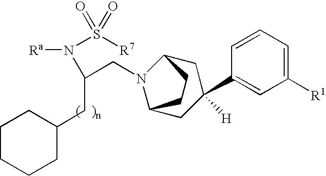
N(C(CN1C2CC(C3=CC([R1])=CC=C3)([H])CC1CC2)CC1CCCCC1)([Ra])S([R7])(=O)=O
